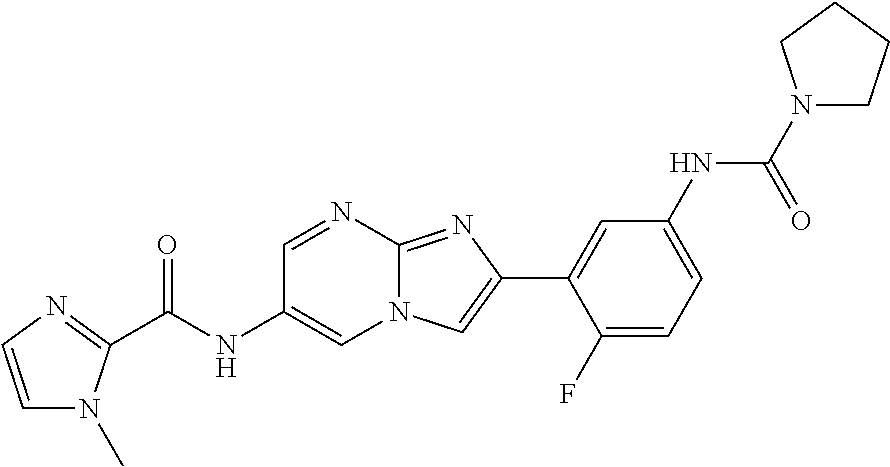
C1=NC2=NC(C3=CC(NC(N4CCCC4)=O)=CC=C3F)=CN2C=C1NC(=O)C1=NC=CN1C
